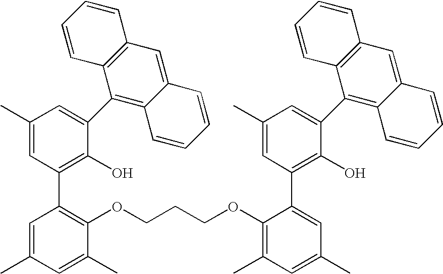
C1(C)=CC(C2=C(OCCCOC3=C(C)C=C(C)C=C3C3=C(O)C(C4=C5C(=CC6=C4C=CC=C6)C=CC=C5)=CC(C)=C3)C(C)=CC(C)=C2)=C(O)C(C2=C3C(=CC4=C2C=CC=C4)C=CC=C3)=C1
